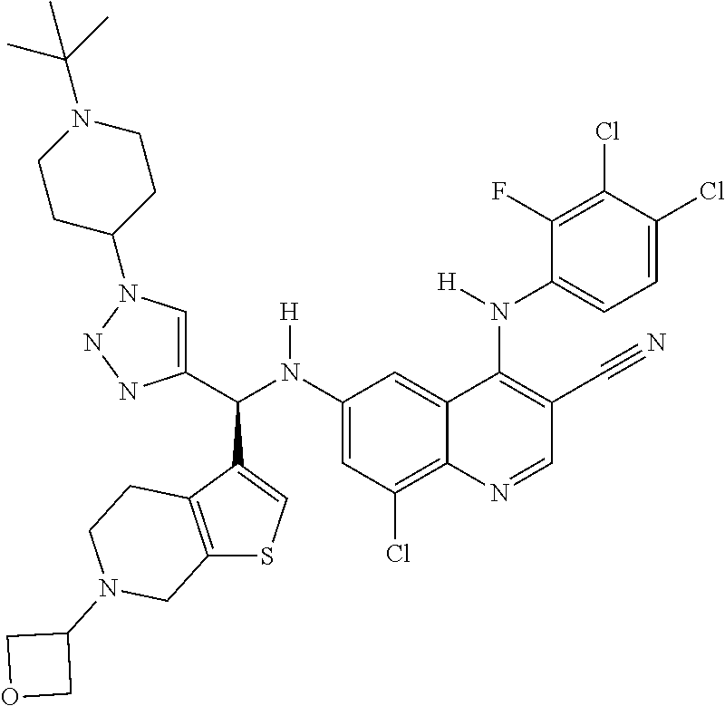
C1(N(C(C2=CN(C3CCN(C(C)(C)C)CC3)NN2)C2=CSC3=C2CCN(C2COC2)C3)[H])=CC(Cl)=C2C(=C1)C(N(C1=CC=C(Cl)C(Cl)=C1F)[H])=C(C#N)C=N2
